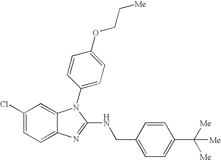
C1(Cl)=CC=C2C(=C1)N(C1=CC=C(OCC[Me])C=C1)C(NCC1=CC=C(C([Me])([Me])[Me])C=C1)=N2
